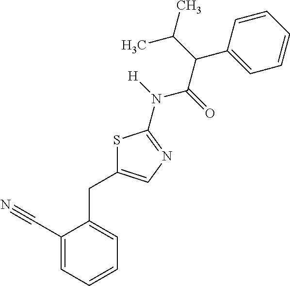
C1(C#N)=CC=CC=C1CC1=CN=C(N(C(=O)C(C(C)C)C2=CC=CC=C2)[H])S1
